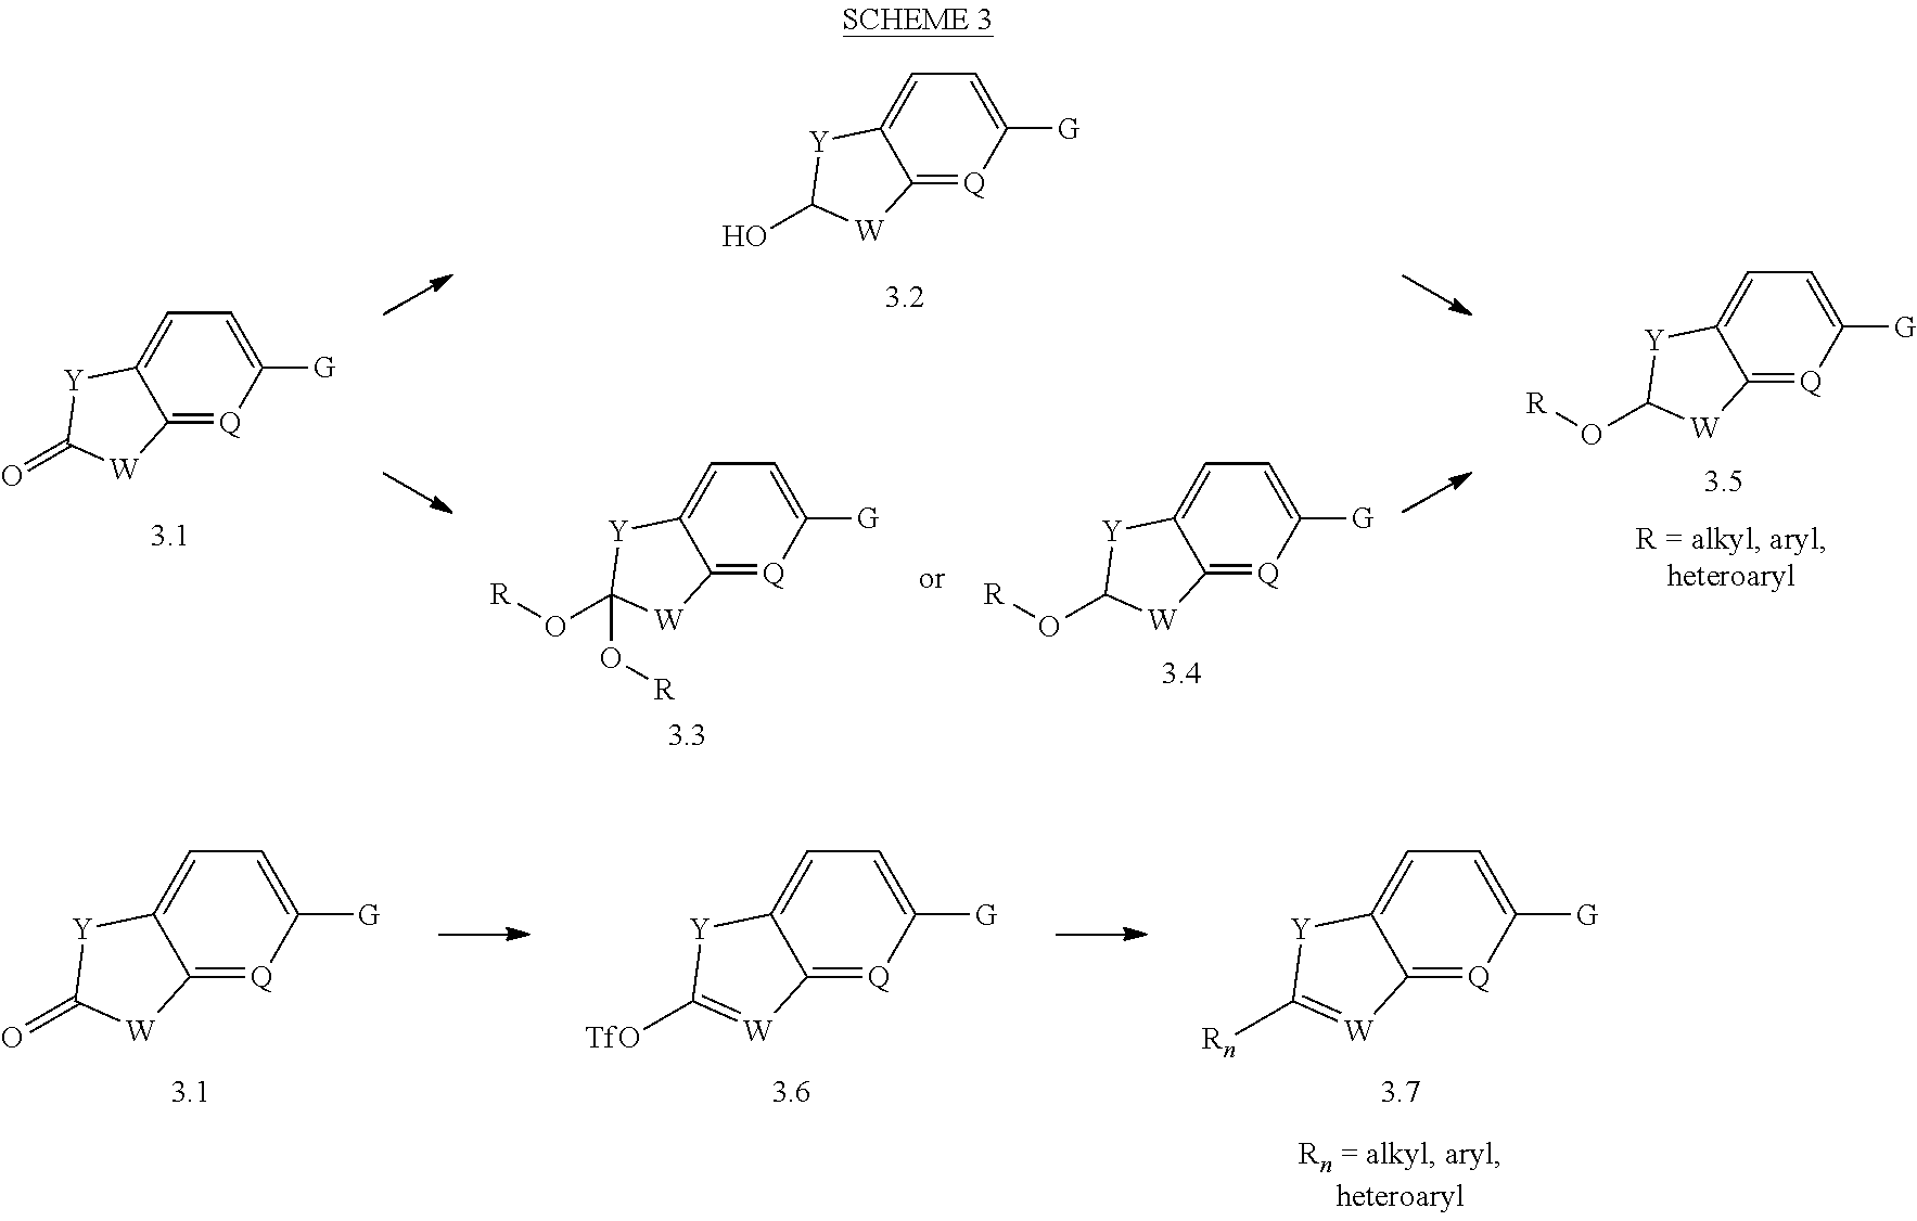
C12=[Q]C([G])=CC=C1[Y]C(O[R])(O[R])[W]2.C12=[Q]C([G])=CC=C1[Y]C(O)[W]2.C12=[Q]C([G])=CC=C1[Y]C(O[R])[W]2.C12=[Q]C([G])=CC=C1[Y]C(O[R])[W]2.C12=[Q]C([G])=CC=C1[Y]C(=O)[W]2.C12=[Q]C([G])=CC=C1[Y]C([Rn])=[W]2.C12=[Q]C([G])=CC=C1[Y]C([TfO])=[W]2.C12=[Q]C([G])=CC=C1[Y]C(=O)[W]2
